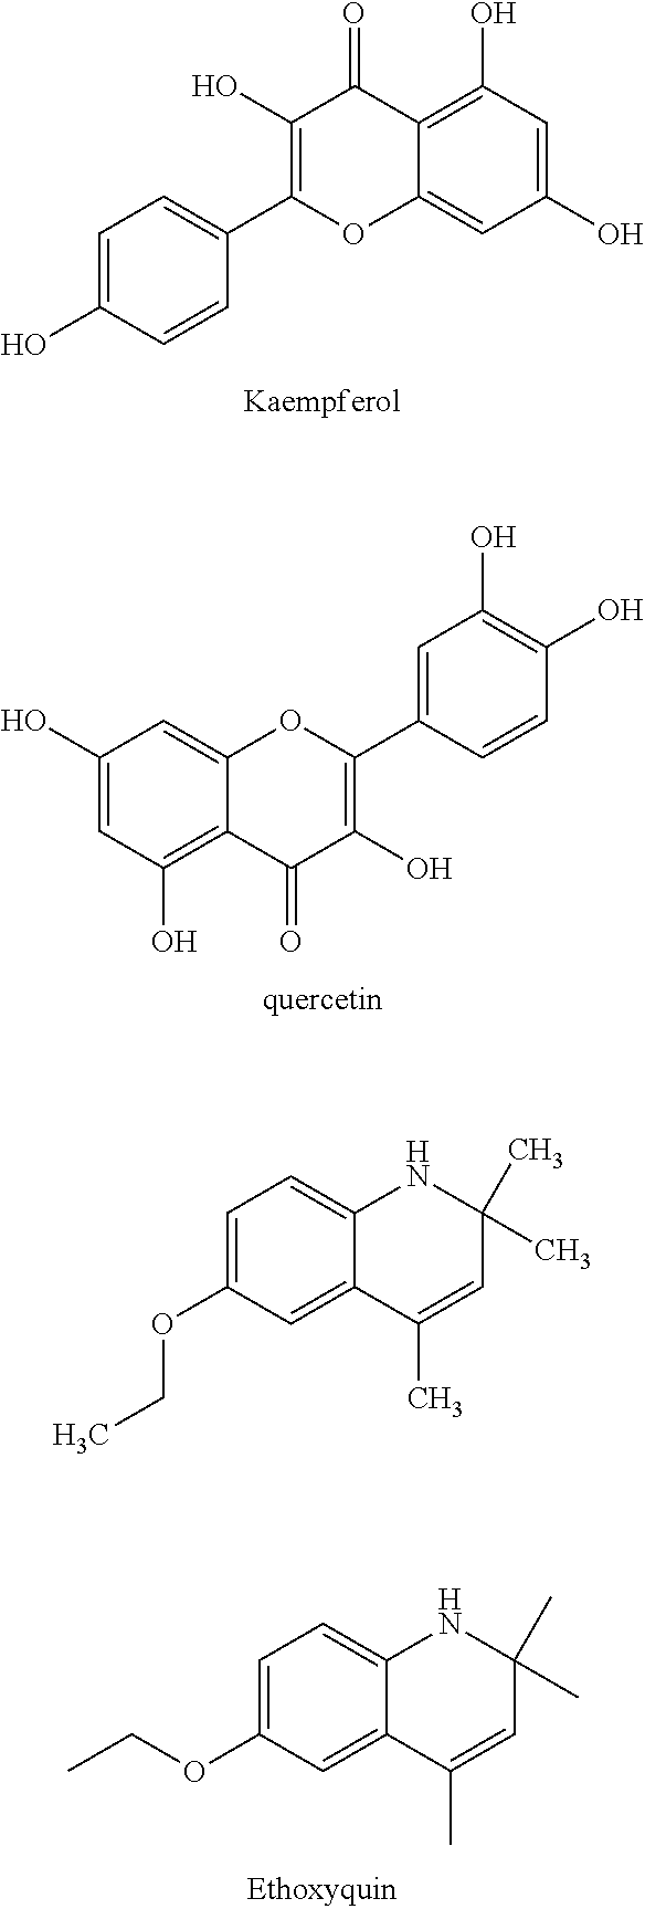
C1(O)=C(C2=CC=C(O)C=C2)OC2=CC(O)=CC(O)=C2C1=O.C1(O)=C(C2=CC(O)=C(O)C=C2)OC2=CC(O)=CC(O)=C2C1=O.C1=C(OCC)C=C2C(=C1)NC(C)(C)C=C2C.C1=C(OCC)C=C2C(=C1)NC(C)(C)C=C2C
